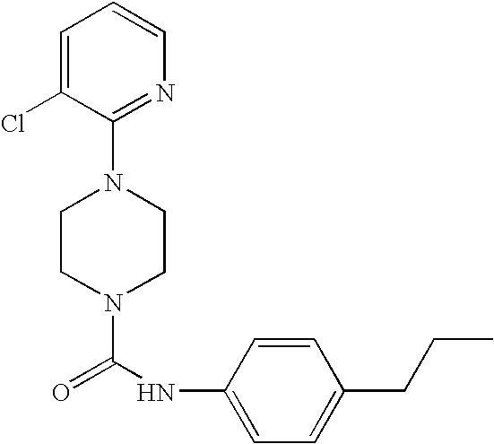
N1(C(NC2=CC=C(CCC)C=C2)=O)CCN(C2=NC=CC=C2Cl)CC1
